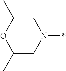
C1(C)CN(*)CC(C)O1
